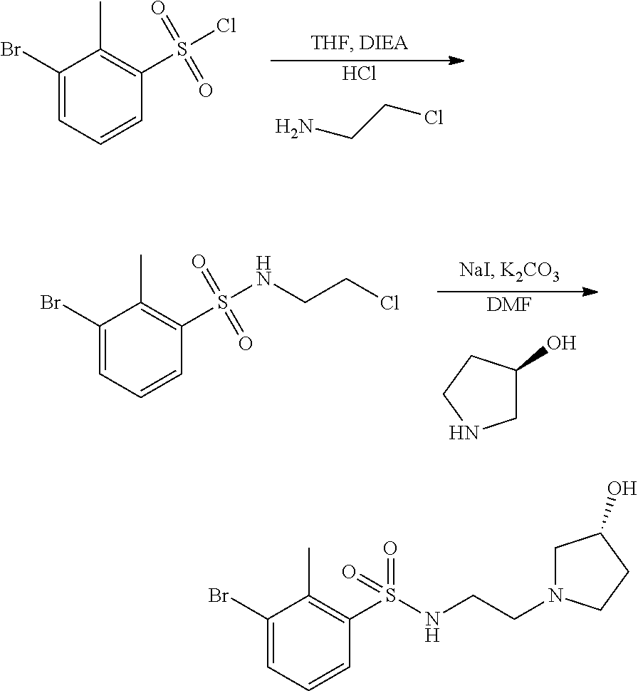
C1C(O)CCN1.[DMF].C1(Br)=CC=CC(S(NCCCl)(=O)=O)=C1C.C1(Br)=CC=CC(S(Cl)(=O)=O)=C1C.Cl.NCCCl.C1(Br)=CC=CC(S(NCCN2CC(O)CC2)(=O)=O)=C1C
